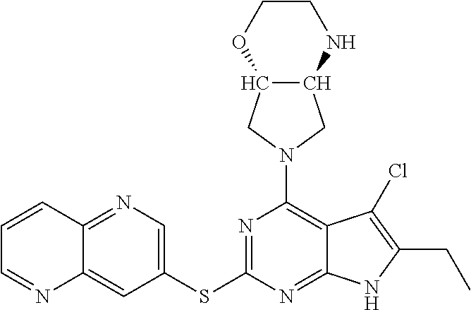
C12=NC=C(SC3=NC(N4CC5C(C4)OCCN5)=C4C(=N3)NC(CC)=C4Cl)C=C1N=CC=C2
